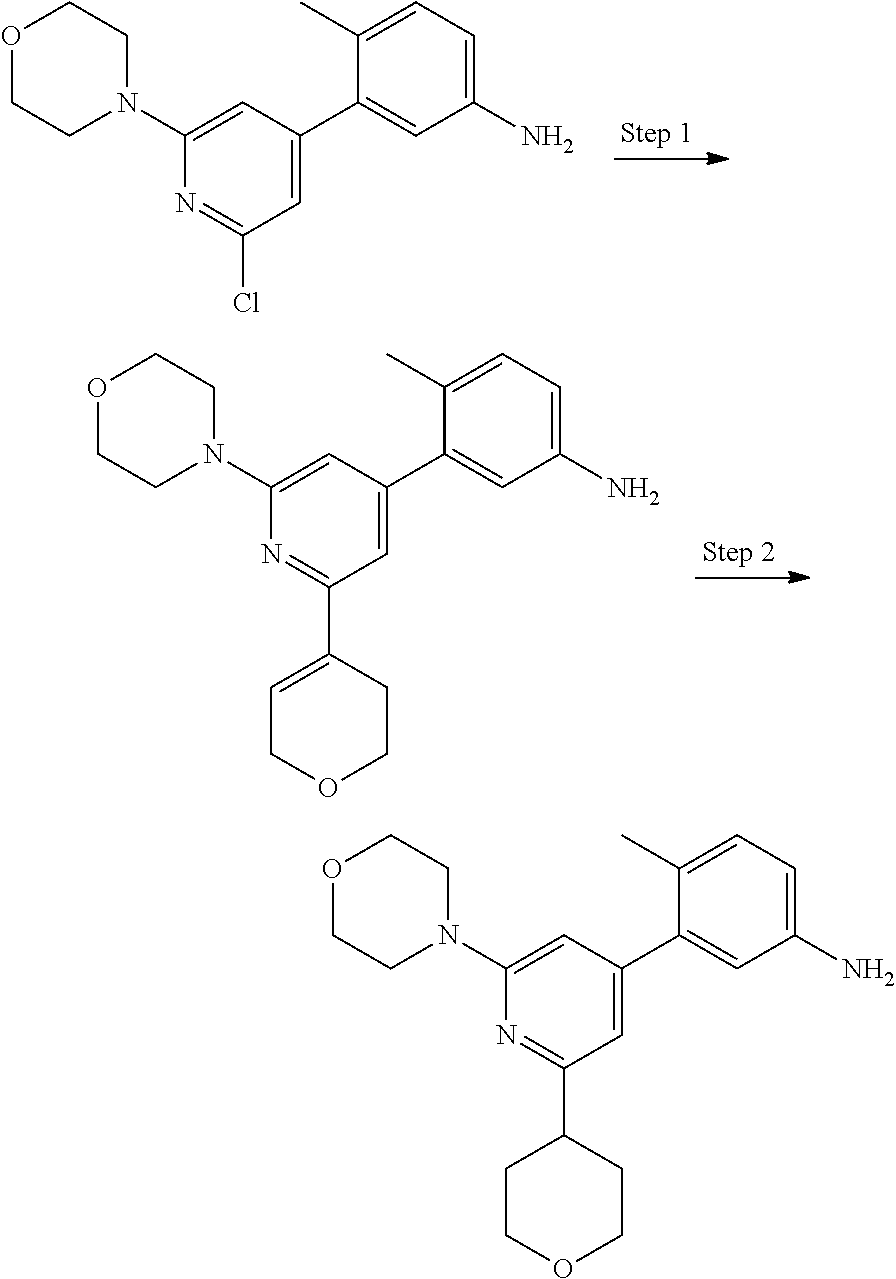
C1(N2CCOCC2)=CC(C2=CC(N)=CC=C2C)=CC(Cl)=N1.C1(N2CCOCC2)=CC(C2=CC(N)=CC=C2C)=CC(C2=CCOCC2)=N1.C1(N2CCOCC2)=CC(C2=CC(N)=CC=C2C)=CC(C2CCOCC2)=N1
